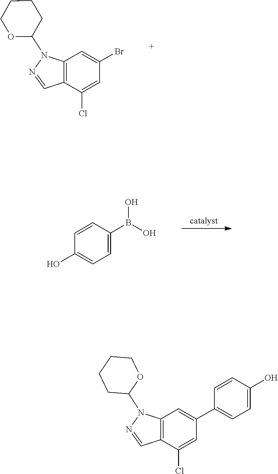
C12=C(C=C(C3=CC=C(O)C=C3)C=C1Cl)N(C1OCCCC1)N=C2.C1(O)=CC=C(B(O)O)C=C1.C12=C(C=C(Br)C=C1Cl)N(C1CCCCO1)N=C2
